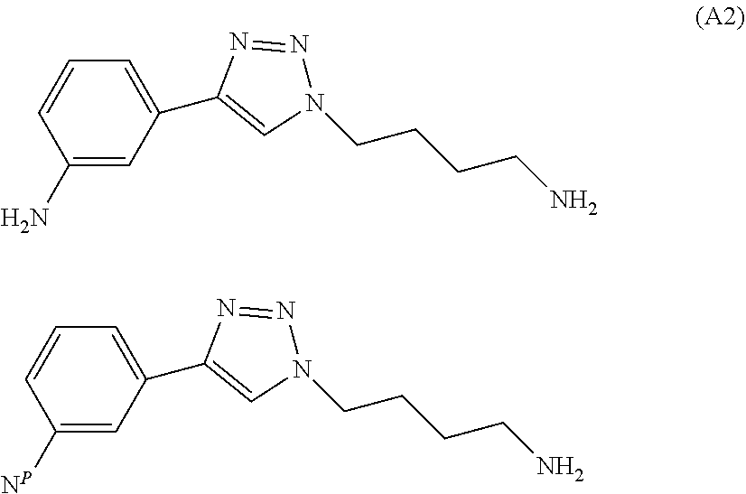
C1=CC=C(C2=CN(CCCCN)N=N2)C=C1N.C1=CC=C(C2=CN(CCCCN)N=N2)C=C1[NP]
